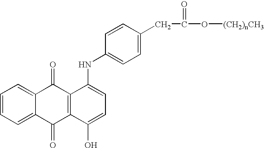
C1=CC=C2C(=C1)C(=O)C1=C(C2=O)C(O)=CC=C1NC1=CC=C(CC(O[(CH2)nCH3])=O)C=C1
